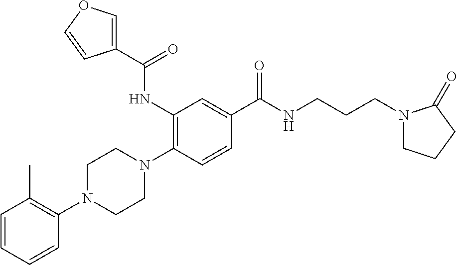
C1=CC=CC(N2CCN(C3=C(NC(C4=COC=C4)=O)C=C(C(NCCCN4CCCC4=O)=O)C=C3)CC2)=C1C
